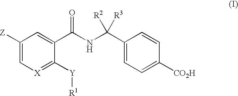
N(C(C1=CC([Z])=C[X]=C1[Y][R1])=O)C([R2])([R3])C1=CC=C([CO2H])C=C1
